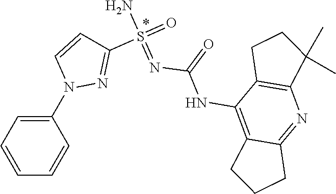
C1(N2N=C(S(=O)(N)=NC(NC3=C4C(=NC5=C3CCC5(C)C)CCC4)=O)C=C2)=CC=CC=C1
